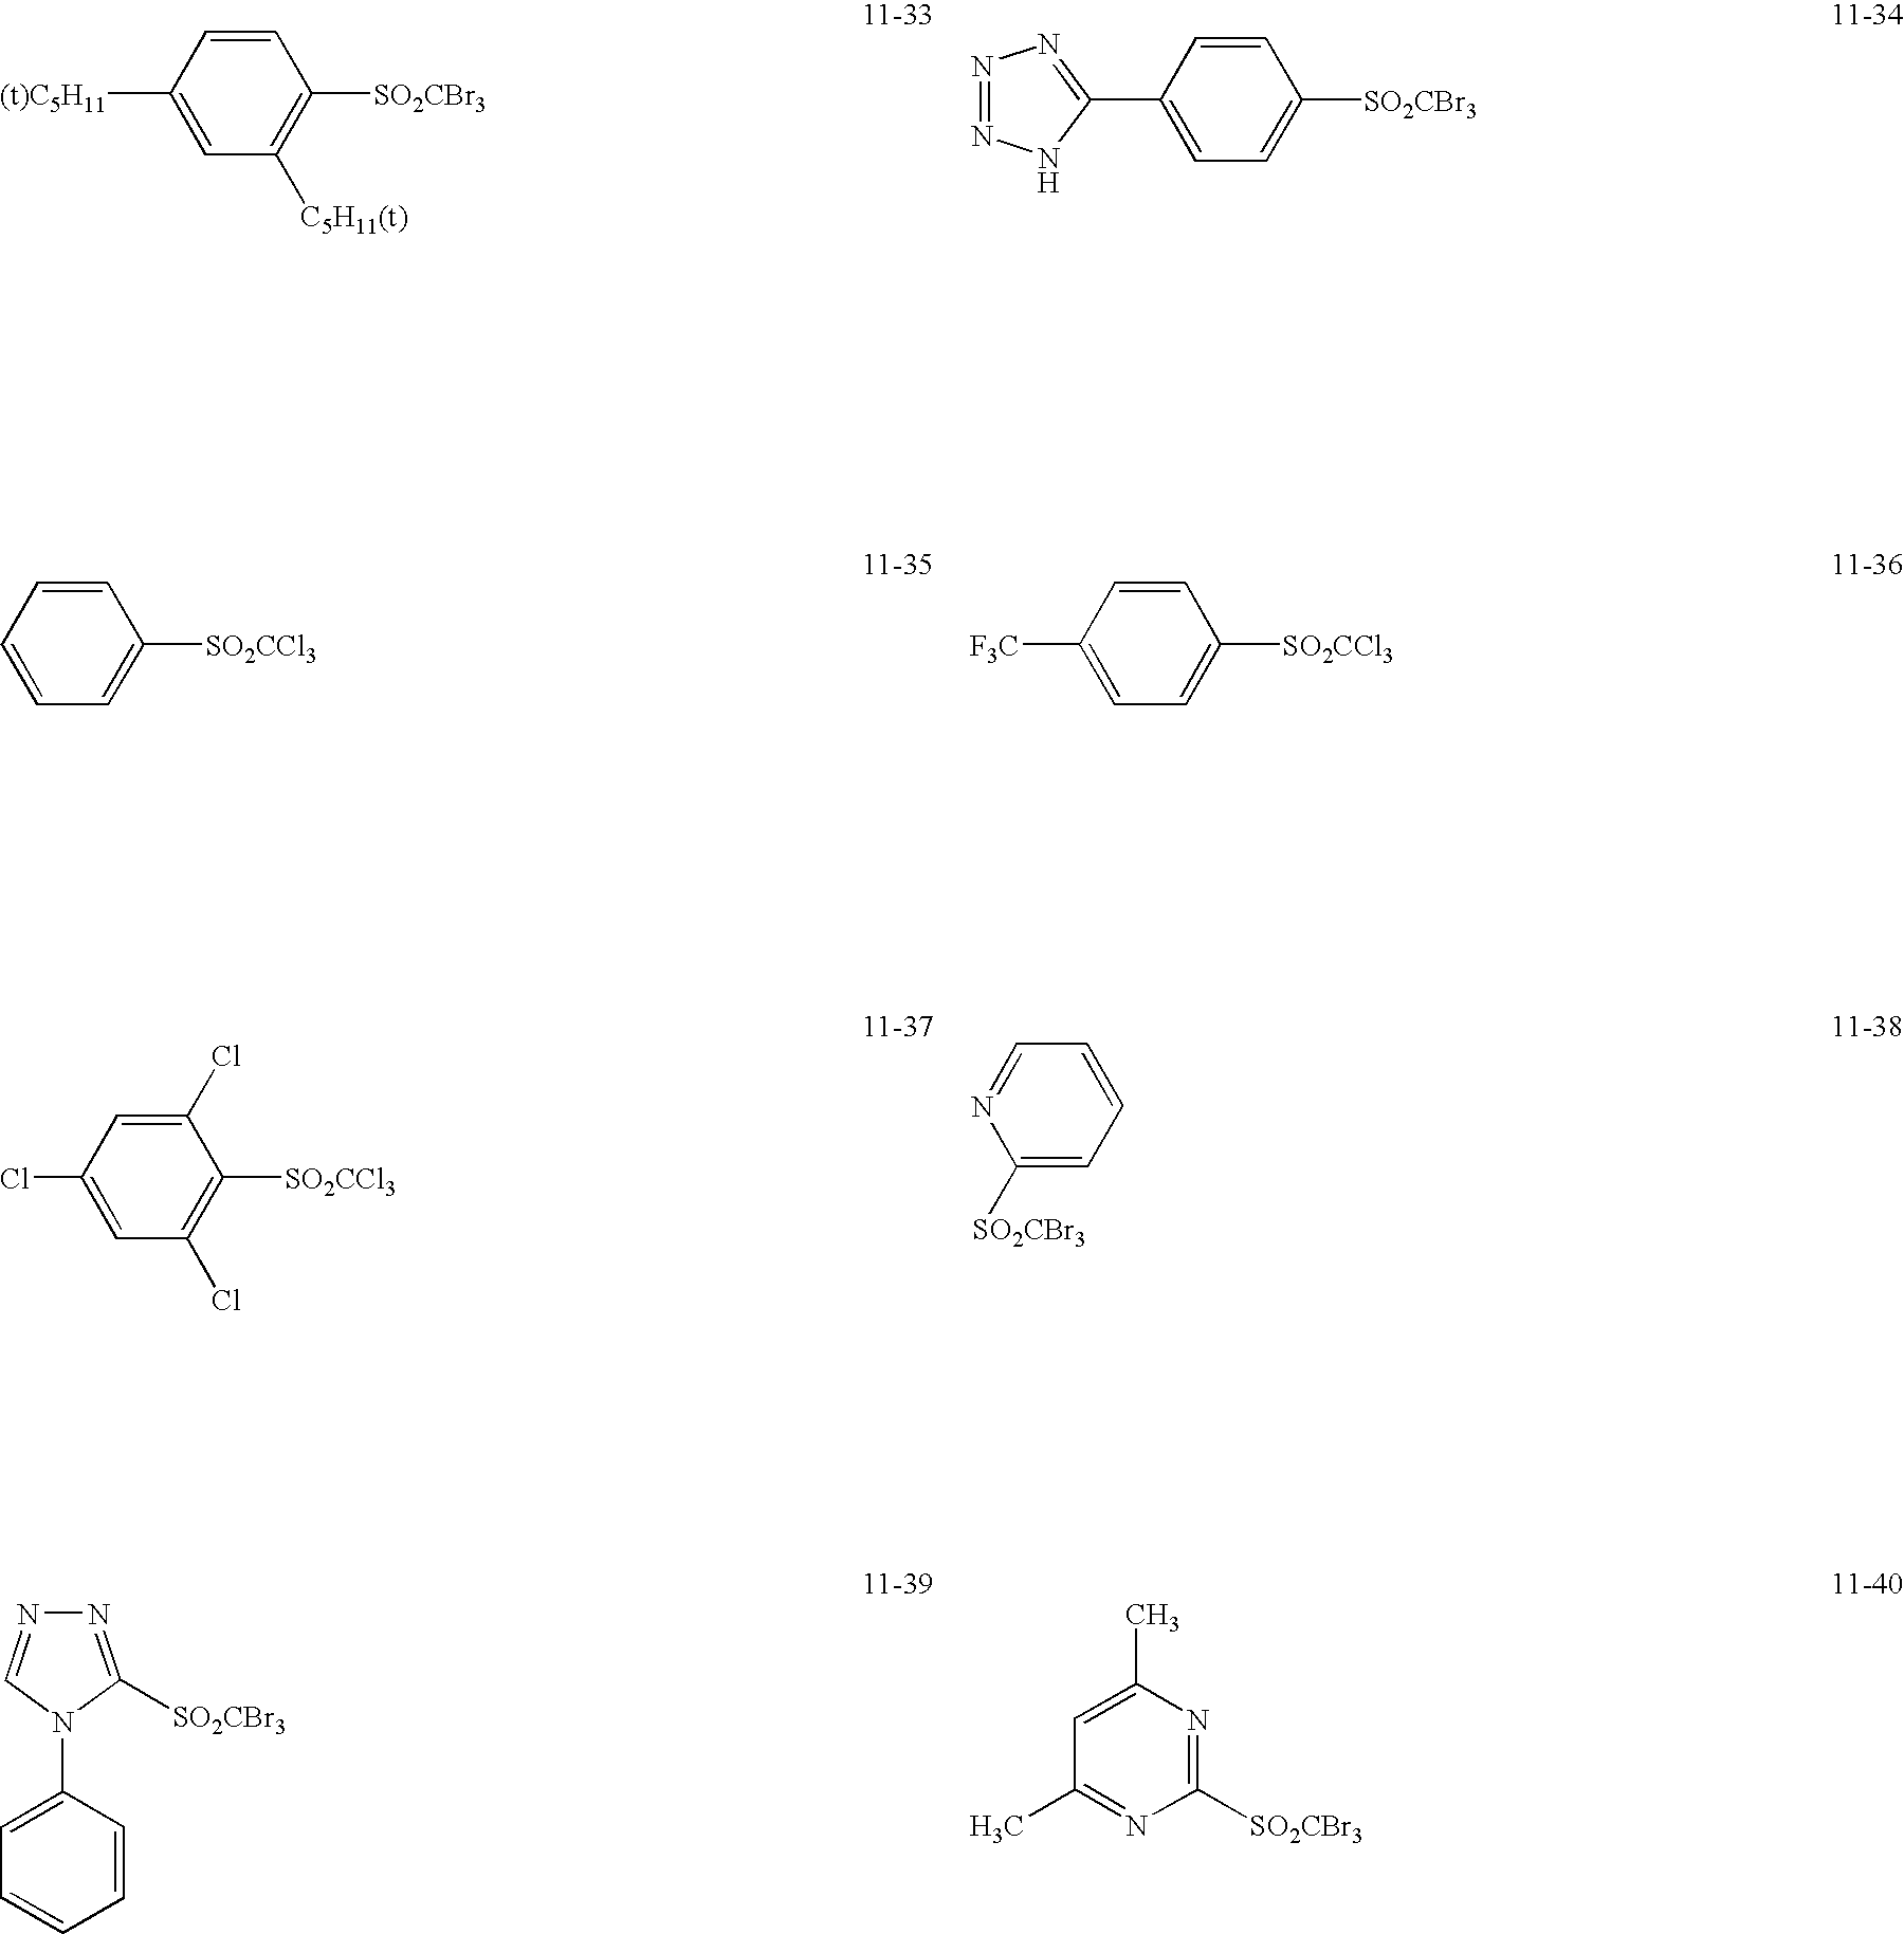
C1=CC([(t)C5H11])=CC([C5H11(t)])=C1[SO2CBr3].C1=CC(C2=NN=NN2)=CC=C1[SO2CBr3].C1=CC=CC=C1[SO2CCl3].C1=CC([F3C])=CC=C1[SO2CCl3].C1(Cl)=CC(Cl)=CC(Cl)=C1[SO2CCl3].C1=CC=C([SO2CBr3])N=C1.C1=CC(N2C([SO2CBr3])=NN=C2)=CC=C1.C1([SO2CBr3])=NC(C)=CC(C)=N1
